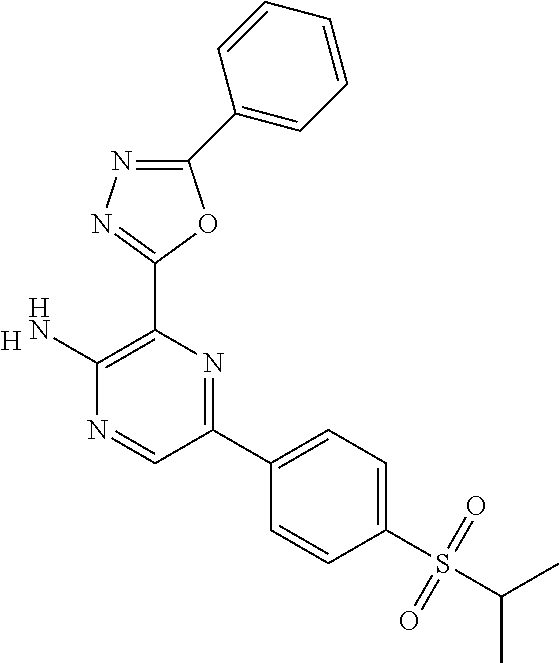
[H].C1(N)=C(C2=NN=C(C3=CC=CC=C3)O2)N=C(C2=CC=C(S(C(C)C)(=O)=O)C=C2)C=N1
